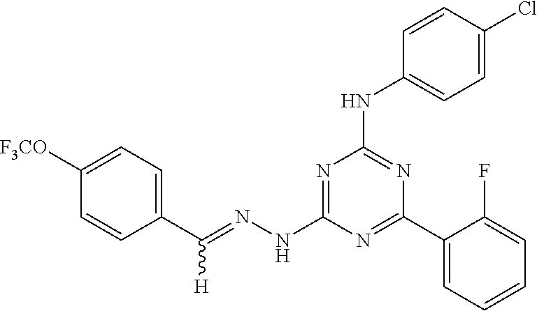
C1(C(=NNC2=NC(NC3=CC=C(Cl)C=C3)=NC(C3=CC=CC=C3F)=N2)[H])=CC=C([F3CO])C=C1
